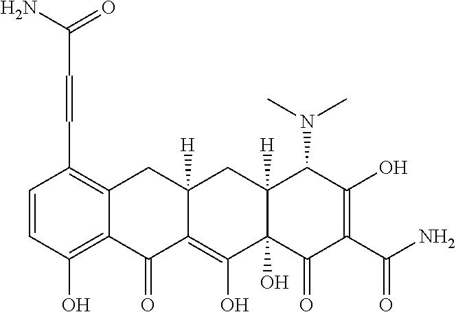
C1=CC(O)=C2C(=C1C=CC(=O)N)CC1([H])C(=C(O)C3(O)C([H])(C1)C(N(C)C)C(O)=C(C(N)=O)C3=O)C2=O
